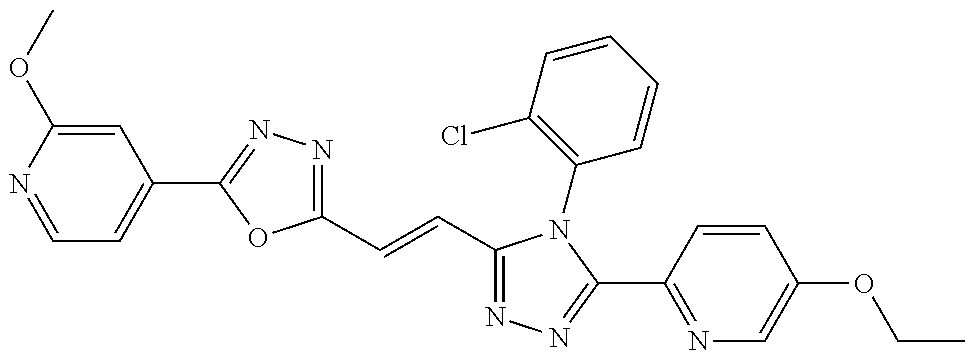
C1=NC(OC)=CC(C2=NN=C(C=CC3=NN=C(C4=NC=C(OCC)C=C4)N3C3=C(Cl)C=CC=C3)O2)=C1
